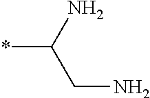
*C(CN)N
